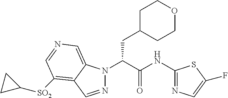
N1(C(C(NC2=NC=C(F)S2)=O)CC2CCOCC2)N=CC2=C([SO2]C3CC3)C=NC=C12
